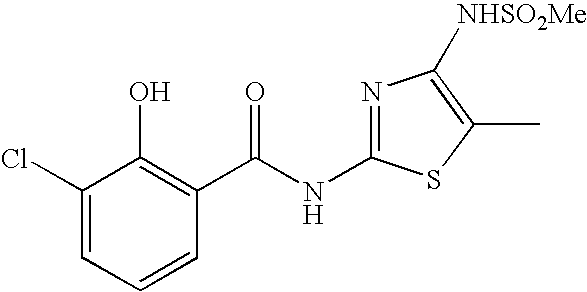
C1(Cl)=CC=CC(C(NC2=NC([NHSO2Me])=C(C)S2)=O)=C1O
